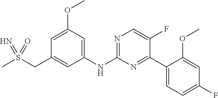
N(C1=NC=C(F)C(C2=CC=C(F)C=C2OC)=N1)C1=CC(OC)=CC(CS(C)(=O)=N)=C1
